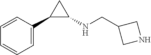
C1=CC=C(C2C(NCC3CNC3)C2)C=C1
